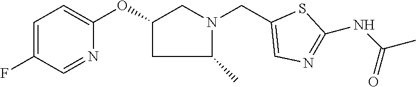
C1=C(F)C=NC(OC2CC(C)N(CC3=CN=C(NC(C)=O)S3)C2)=C1
